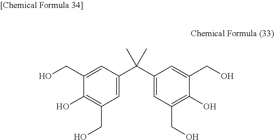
C1=C(C(C2=CC(CO)=C(O)C(CO)=C2)(C)C)C=C(CO)C(O)=C1CO
